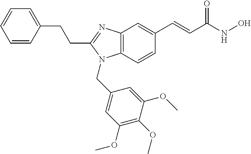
C1=CC(CCC2=NC3=C(N2CC2=CC(OC)=C(OC)C(OC)=C2)C=CC(C=CC(NO)=O)=C3)=CC=C1
